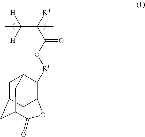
C1C2CC3C(=O)OC(C([R1]OC(C([RA])(C)C([H])([H])C)=O)C1C3)C2
